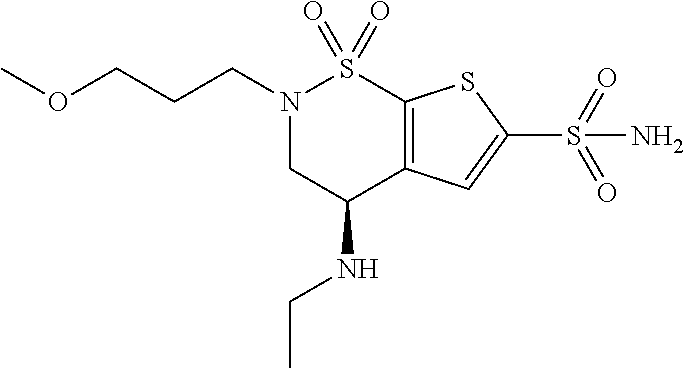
N1(CCCOC)CC(NCC)C2=C(S1(=O)=O)SC(S(=O)(=O)N)=C2
